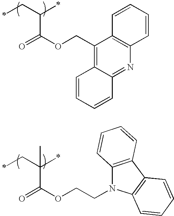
C(C(C(=O)OCC1=C2C(=NC3=C1C=CC=C3)C=CC=C2)C)C.C(C(C(=O)OCCN1C2=C(C3=C1C=CC=C3)C=CC=C2)(*)C)C
